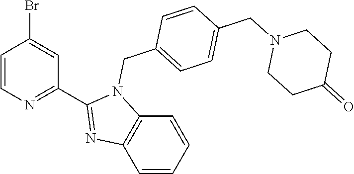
C1=CN=C(C2=NC3=C(N2CC2=CC=C(CN4CCC(=O)CC4)C=C2)C=CC=C3)C=C1Br
